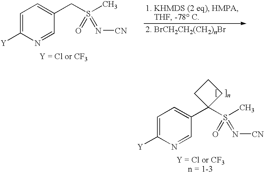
C1=C([Y])N=CC(CS(C)(=O)=N[CN])=C1.C1=C([Y])N=CC(C2(S(C)(=O)=N[CN])CCC2)=C1
